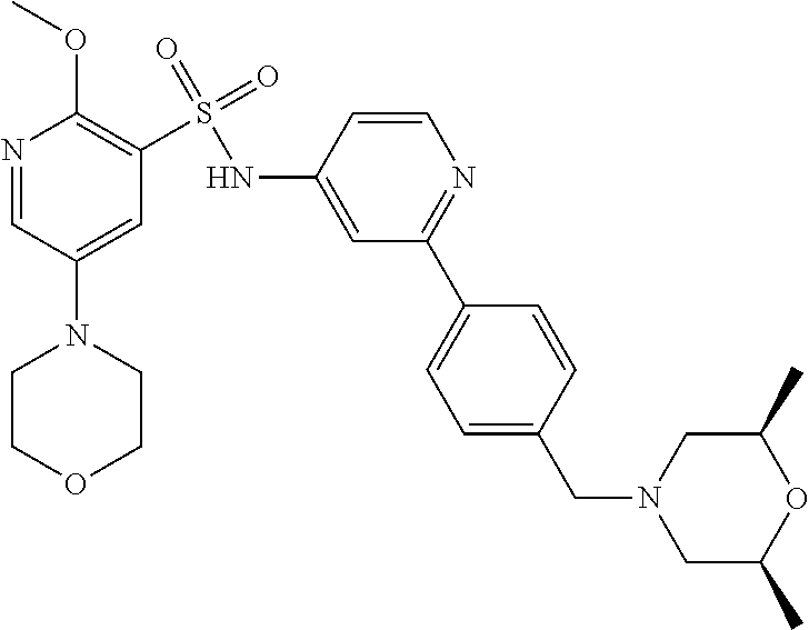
N1=CC(N2CCOCC2)=CC(S(NC2=CC(C3=CC=C(CN4CC(C)OC(C)C4)C=C3)=NC=C2)(=O)=O)=C1OC
